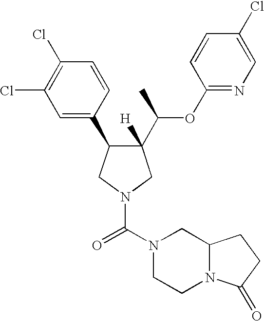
C1(C(C)OC2=NC=C(Cl)C=C2)([H])C(C2=CC(Cl)=C(Cl)C=C2)CN(C(N2CCN3C(C2)CCC3=O)=O)C1
